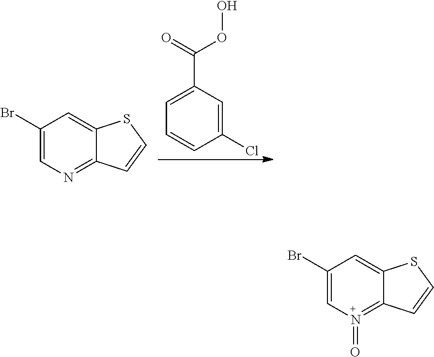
C1=C(C(=O)OO)C=C(Cl)C=C1.C1(Br)=CN=C2C(=C1)SC=C2.C1(Br)=CN(=O)=C2C(=C1)SC=C2
